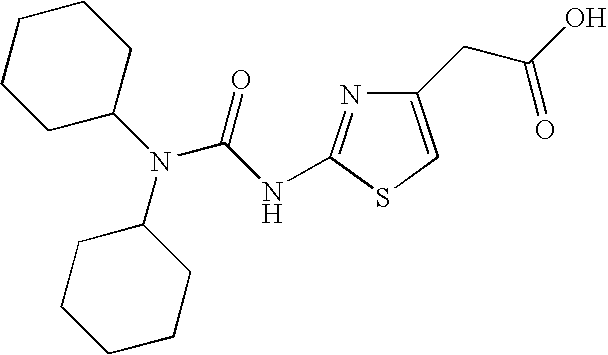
C1(CC(O)=O)=CSC(NC(N(C2CCCCC2)C2CCCCC2)=O)=N1
